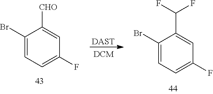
[DAST].C1(Br)=CC=C(F)C=C1[CHO].C1(Br)=CC=C(F)C=C1C(F)F
